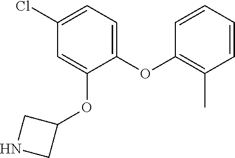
C1(Cl)=CC=C(OC2=C(C)C=CC=C2)C(OC2CNC2)=C1
